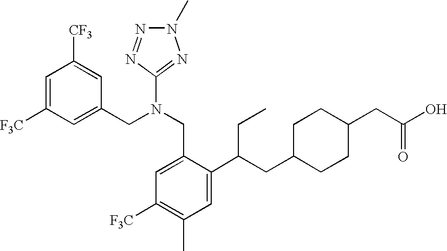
C1=C([F3C])C=C(CN(CC2=CC([F3C])=C(C)C=C2C(CC2CCC(CC(O)=O)CC2)CC)C2=NN(C)N=N2)C=C1[CF3]
